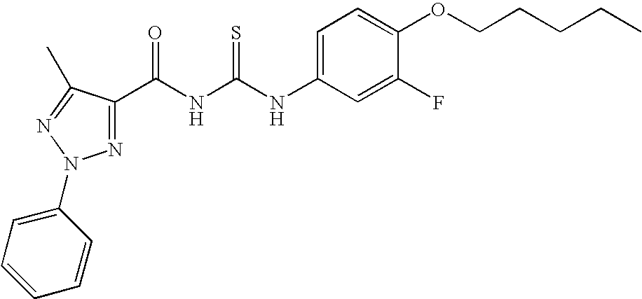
C(NC(NC1=CC=C(OCCCCC)C(F)=C1)=S)(=O)C1=NN(C2=CC=CC=C2)N=C1C
